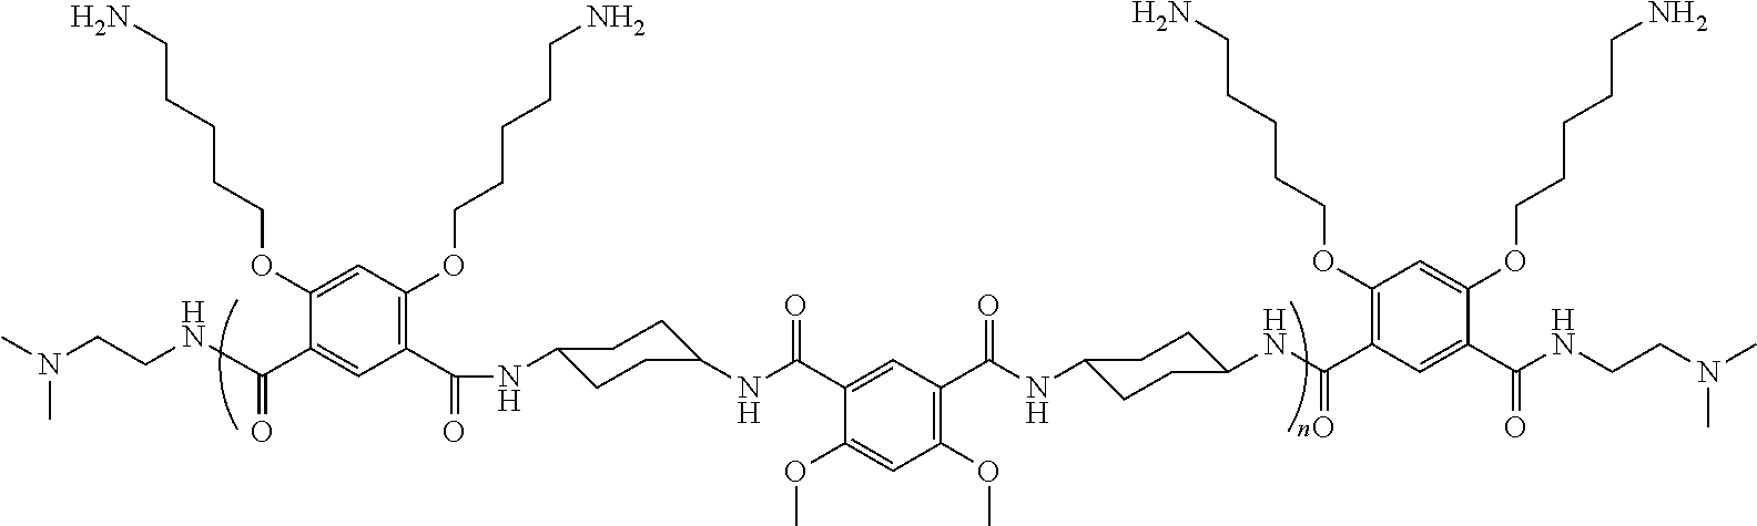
C1(OC)=C(C(NC2CCC(NC(C3=C(OCCCCCN)C=C(OCCCCCN)C(C(NCCN(C)C)=O)=C3)=O)CC2)=O)C=C(C(NC2CCC(NC(C3=C(OCCCCCN)C=C(OCCCCCN)C(C(NCCN(C)C)=O)=C3)=O)CC2)=O)C(OC)=C1
